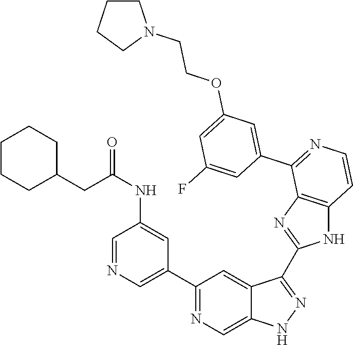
C1(C2=CN=CC(NC(CC3CCCCC3)=O)=C2)=NC=C2C(=C1)C(C1=NC3=C(N1)C=CN=C3C1=CC(OCCN3CCCC3)=CC(F)=C1)=NN2
